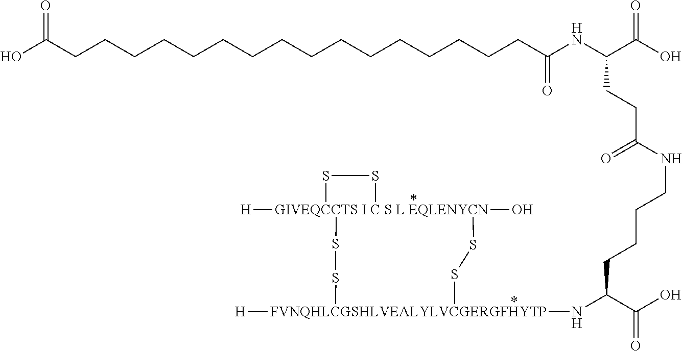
[GIVEQCCTS I C S L EQLENYCN]12([H])(O)(SS[FVNQHLCGSHLVEALYLVCGERGFHYTP]([H])(NC(C(O)=O)CCCCNC(CCC(NC(=O)CCCCCCCCCCCCCCCCC(O)=O)C(O)=O)=O)SS1)SS2
